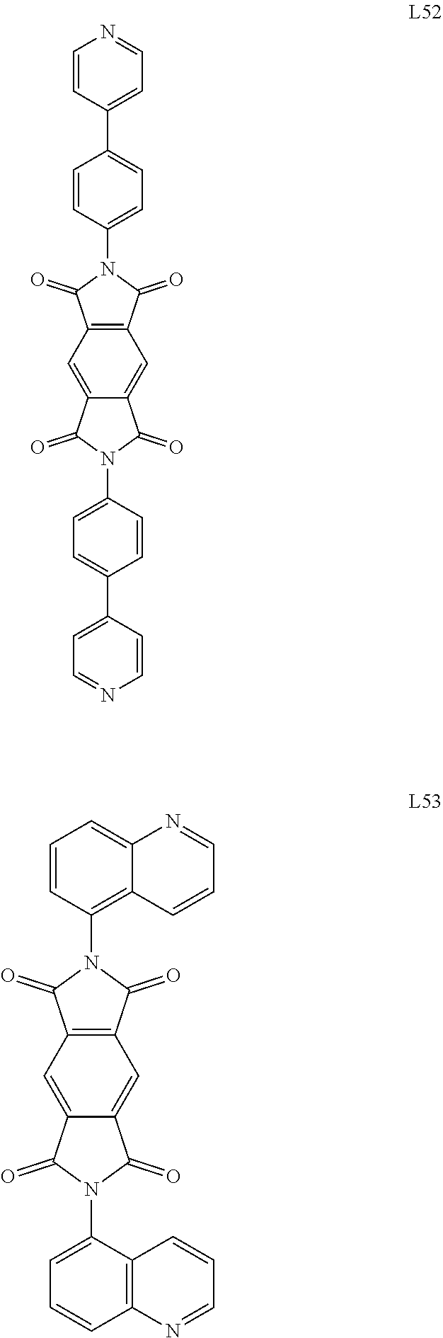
N1(C2=CC=C(C3=CC=NC=C3)C=C2)C(=O)C2=CC3=C(C=C2C1=O)C(=O)N(C1=CC=C(C2=CC=NC=C2)C=C1)C3=O.N1(C2=CC=CC3=C2C=CC=N3)C(=O)C2=CC3=C(C=C2C1=O)C(=O)N(C1=C2C(=CC=C1)N=CC=C2)C3=O
